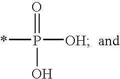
*P(=O)(O)[OH]
